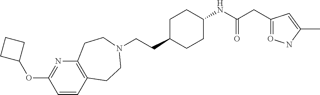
C12=C(C=CC(OC3CCC3)=N1)CCN(CCC1CCC(NC(=O)CC3=ONC(C)=C3)CC1)CC2
